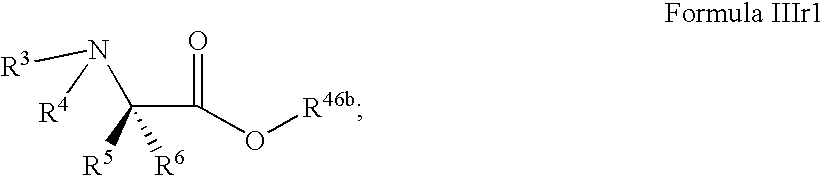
C(C(=O)O[R46b])([R5])([R6])N([R3])[R4]
